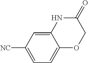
C12=CC([NC])=CC=C1OCC(=O)N2
